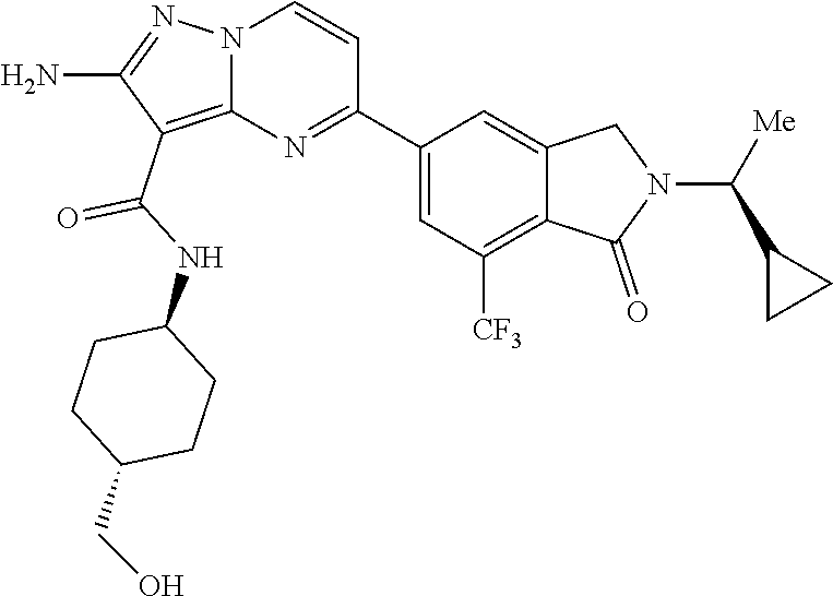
C1(CO)CCC(NC(=O)C2=C3N(N=C2N)C=CC(C2=CC([CF3])=C4C(=C2)CN(C(C2CC2)[Me])C4=O)=N3)CC1
